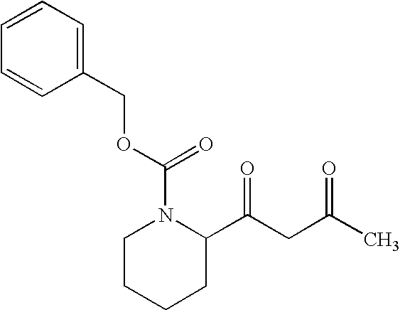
C1(COC(N2CCCCC2C(CC(C)=O)=O)=O)=CC=CC=C1
